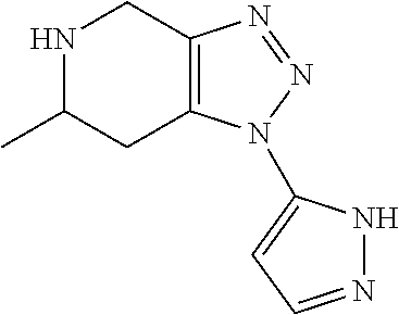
N1C(C)CC2=C(C1)N=NN2C1=CC=NN1
